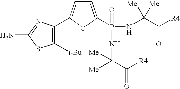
C1([i-Bu])=C(C2=CC=C(P(NC(C([R4])=O)([Me])[Me])(=O)NC(C(=O)[R4])([Me])[Me])O2)N=C(N)S1
